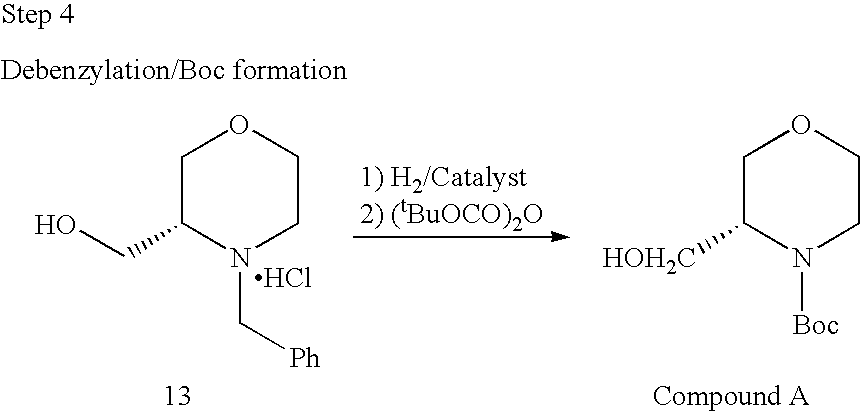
C1C(CO)N(C[Ph])CCO1.Cl.C1C([HOH2C])N([Boc])CCO1
